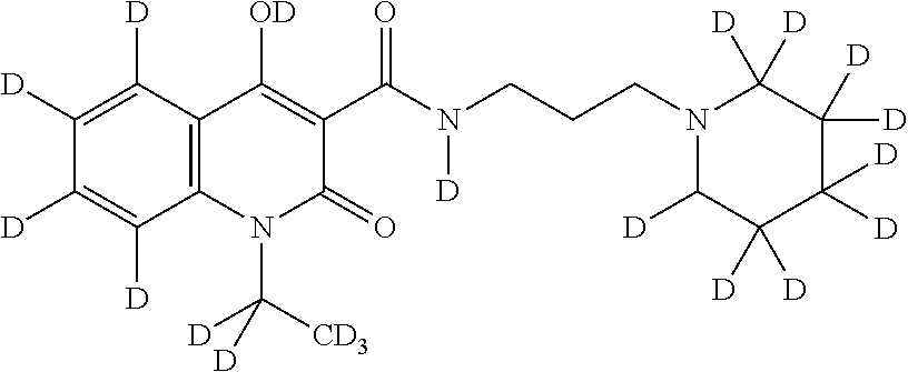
C12=C(N(C([CD3])([D])[D])C(=O)C(C(N(CCCN3C([D])C([D])([D])C([D])([D])C([D])([D])C3([D])[D])[D])=O)=C1[OD])C([D])=C([D])C([D])=C2[D]
